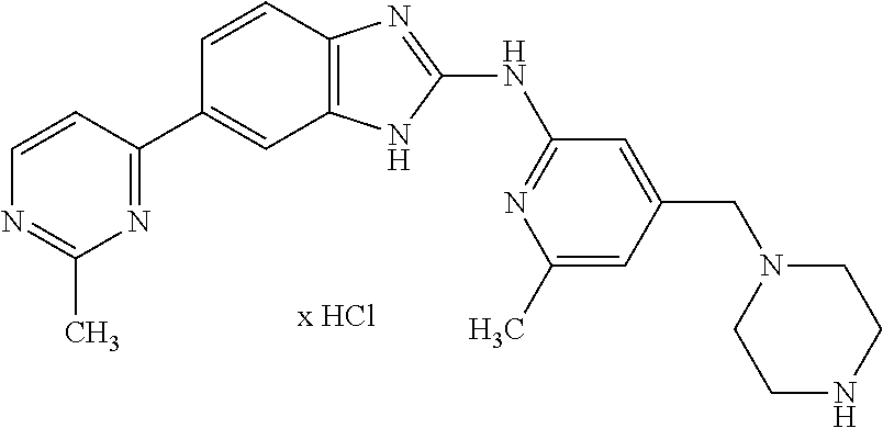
N1=C(C)N=C(C2=CC3=C(C=C2)N=C(NC2=NC(C)=CC(CN4CCNCC4)=C2)N3)C=C1
